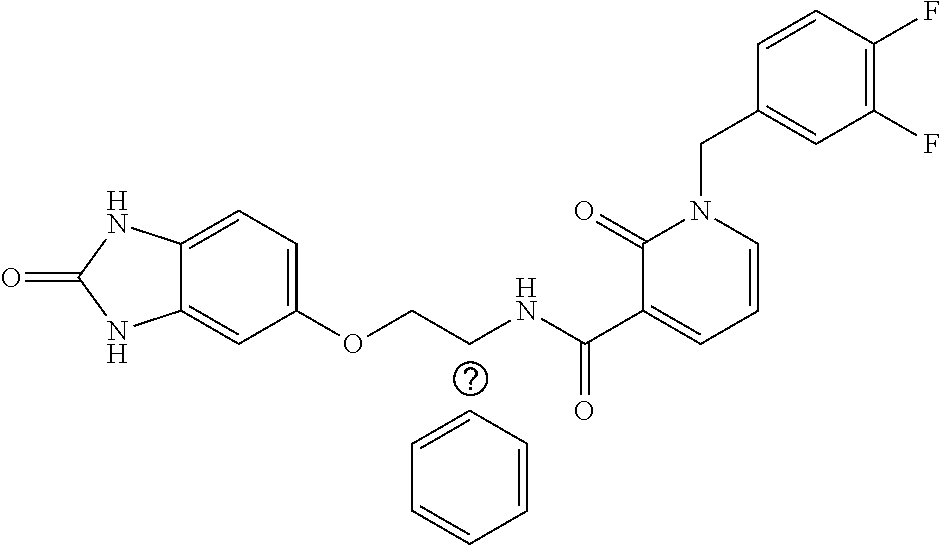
C12=CC=C(OCCNC(C3=CC=CN(CC4=CC(F)=C(F)C=C4)C3=O)=O)C=C1NC(=O)N2.C1=CC=CC=C1
